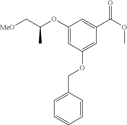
C1(OC(C[MeO])C)=CC(OCC2=CC=CC=C2)=CC(C(=O)OC)=C1
